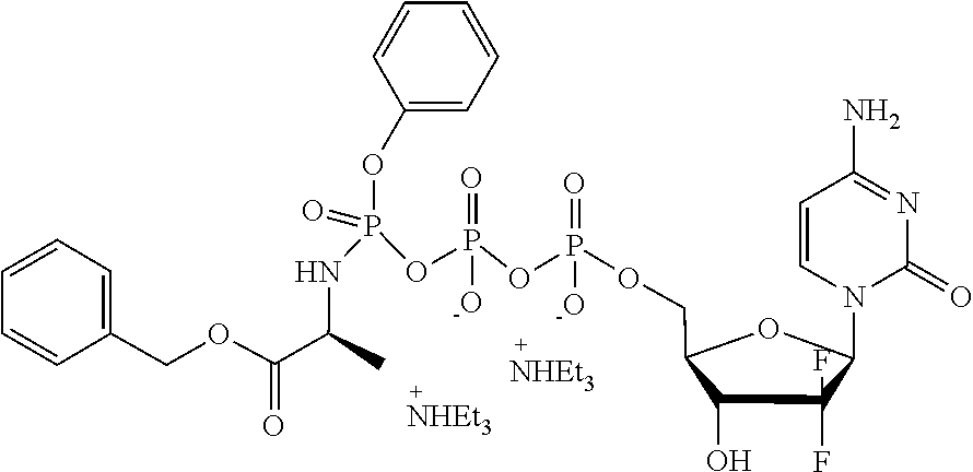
C1=CC(COC(=O)C(NP(OC2=CC=CC=C2)(OP(OP(OCC2C(O)C(F)(F)C(N3C=CC(N)=NC3=O)O2)(=O)[-O])(=O)[-O])=O)C)=CC=C1
